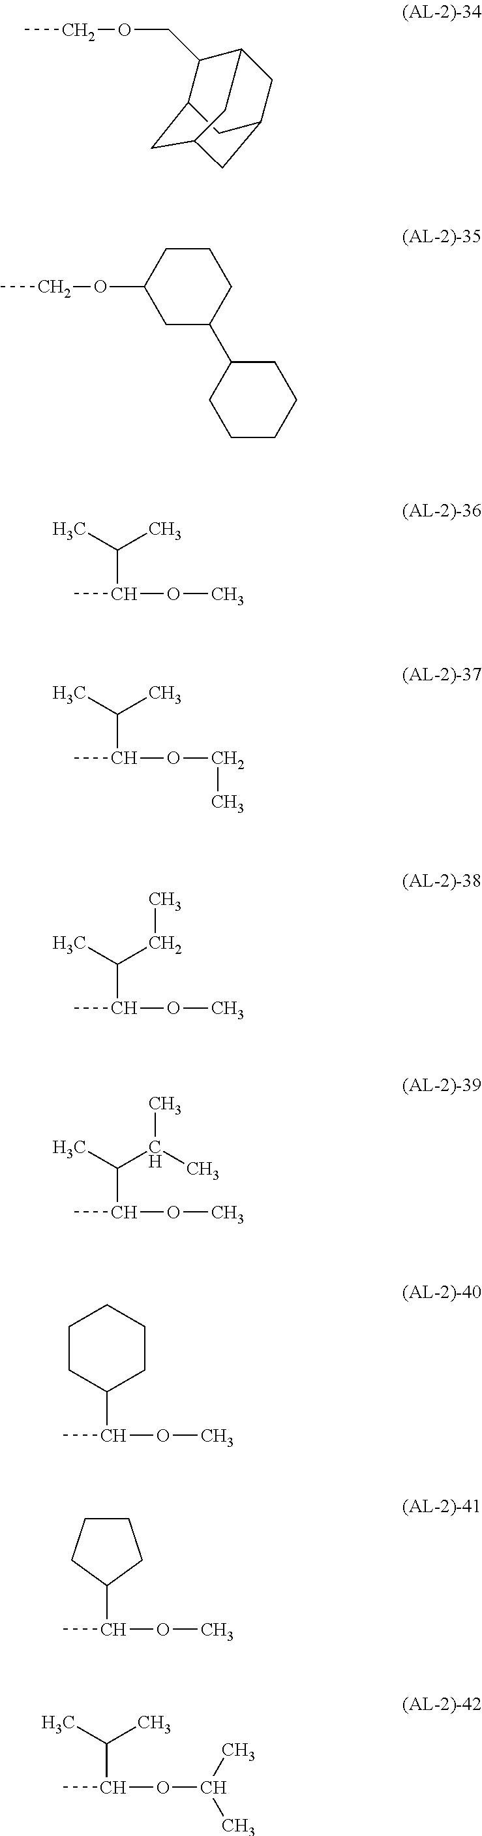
CCOCC1C2CC3CC(CC1C3)C2.CCOC1CC(C2CCCCC2)CCC1.CC(OC)C(C)C.CC(OCC)C(C)C.CC(OC)C(C)CC.CC(OC)C(C)C(C)C.CC(OC)C1CCCCC1.CC(OC)C1CCCC1.CC(OC(C)C)C(C)C
